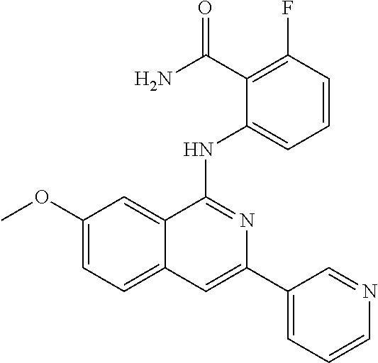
C1(OC)=CC=C2C(=C1)C(NC1=CC=CC(F)=C1C(N)=O)=NC(C1=CC=CN=C1)=C2
